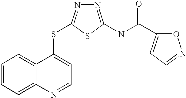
C12=CC=CC=C1C(SC1=NN=C(NC(=O)C3=CC=NO3)S1)=CC=N2
